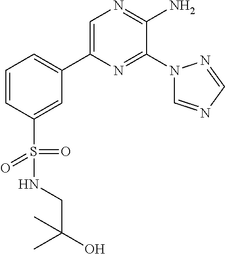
C1(C2=CC=CC(S(=O)(=O)NCC(O)(C)C)=C2)=CN=C(N)C(N2C=NC=N2)=N1
